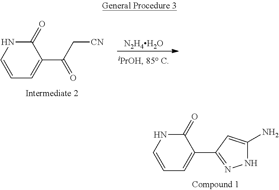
[N2H4H2O].C1=CNC(=O)C(C(C[CN])=O)=C1.C1=CNC(=O)C(C2=NNC(N)=C2)=C1
